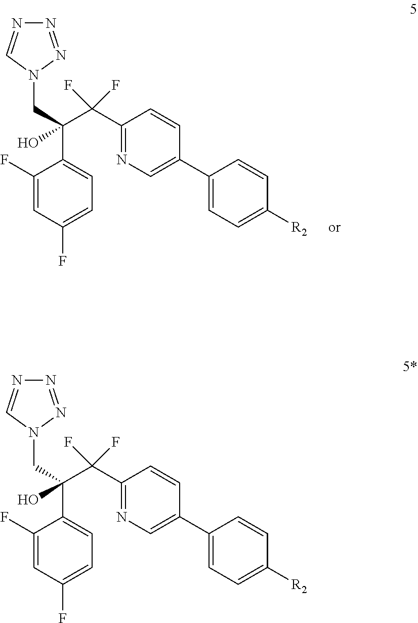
N1=NN(CC(C2=CC=C(F)C=C2F)(C(C2=NC=C(C3=CC=C([R2])C=C3)C=C2)(F)F)O)C=N1.N1=NN(CC(C2=CC=C(F)C=C2F)(C(C2=NC=C(C3=CC=C([R2])C=C3)C=C2)(F)F)O)C=N1
